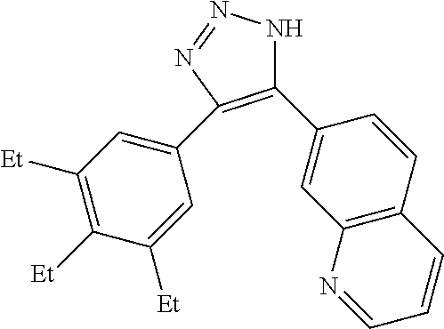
C1(C2=CC3=C(C=C2)C=CC=N3)=C(C2=CC([Et])=C([Et])C([Et])=C2)N=NN1
